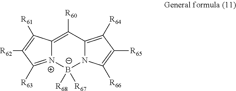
C12=C([R60])C3=C([R64])C([R65])=C([R66])N3[B-]([R67])([R68])[N+]1=C([R63])C([R62])=C2[R61]
